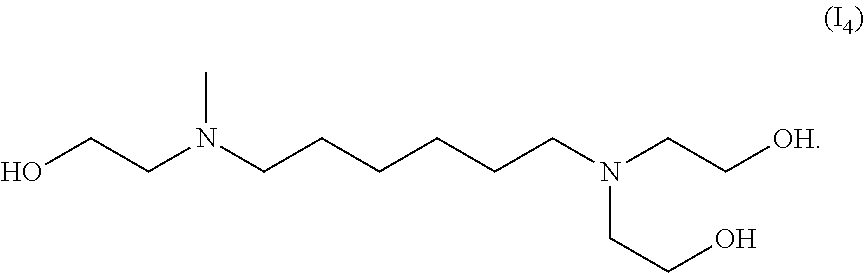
CN(CCCCCCN(CC[OH])CCO)CCO
